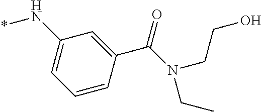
C1(N*)=CC=CC(C(=O)N(CCO)CC)=C1
